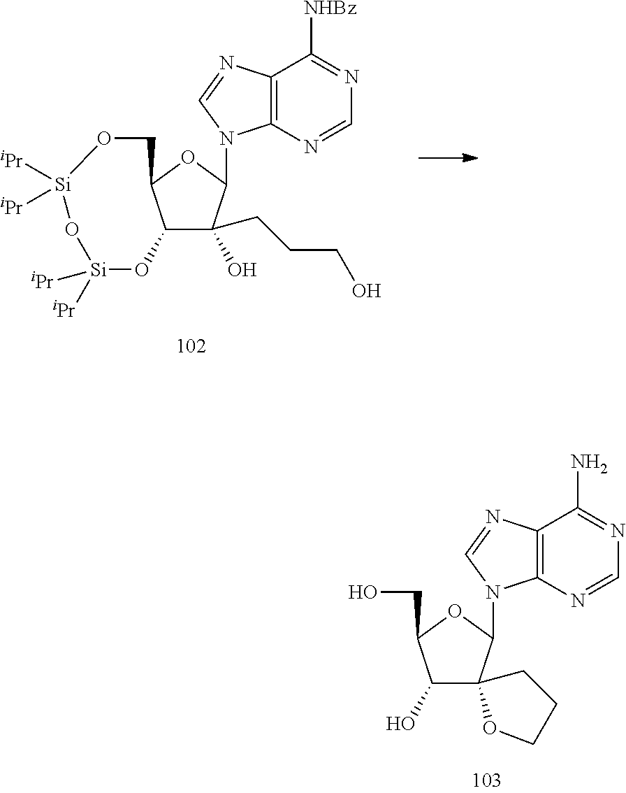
C12=C(N=CN=C1[NHBz])N(C1C(CCCO)(O)C3C(O1)CO[Si]([iPr])([iPr])O[Si]([iPr])([iPr])O3)C=N2.C12=C(N=CN=C1N)N(C1C3(C(O)C(CO)O1)CCCO3)C=N2
